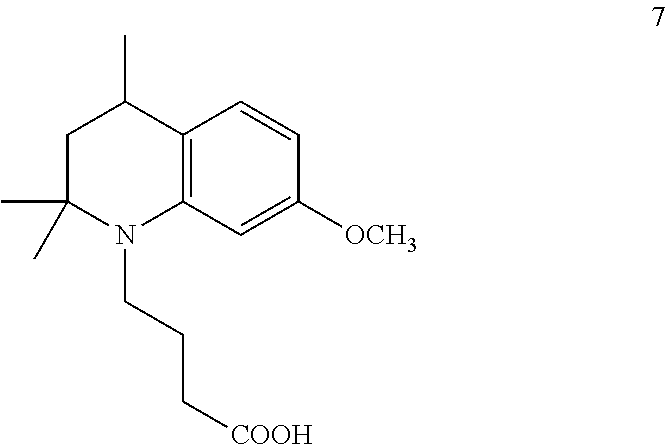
C1=CC2=C(C=C1[OCH3])N(CCC[COOH])C(C)(C)CC2C
